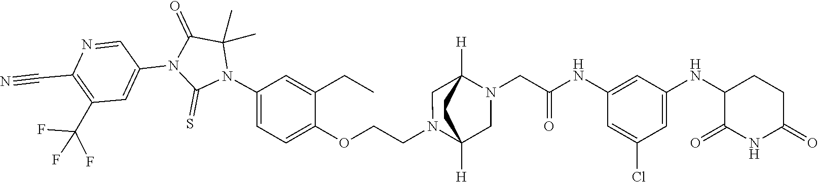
C1(C)(C)N(C2=CC=C(OCCN3CC4([H])N(CC(NC5=CC(NC6C(=O)NC(=O)CC6)=CC(Cl)=C5)=O)CC3([H])CC4)C(CC)=C2)C(=S)N(C2=CC(C(F)(F)F)=C(C#N)N=C2)C1=O
